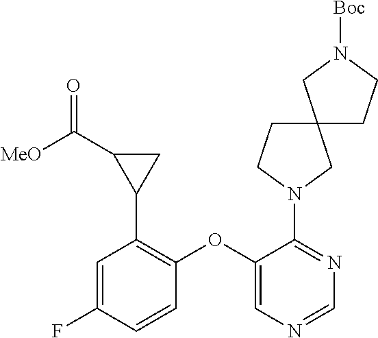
C1(OC2=CN=CN=C2N2CC3(CC2)CCN([Boc])C3)=C(C2CC2C([MeO])=O)C=C(F)C=C1
